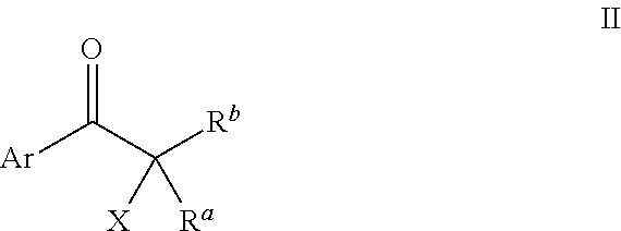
O=C(C([Rb])([X])[Ra])[Ar]
